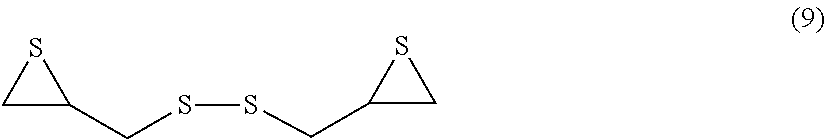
C1C(CSSCC2CS2)S1
